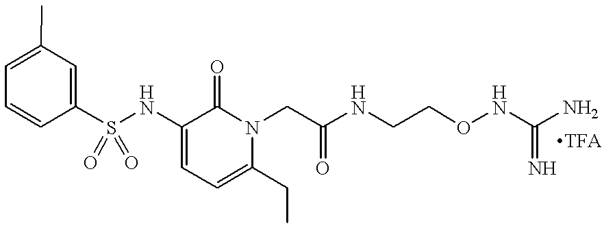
C1(C)=CC=CC(S(NC2=CC=C(CC)N(CC(NCCONC(N)=N)=O)C2=O)(=O)=O)=C1
